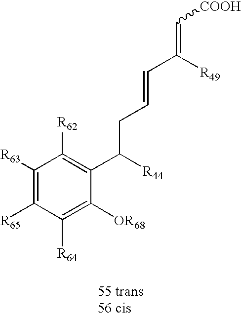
C1([R63])=C([R65])C([R64])=C([OR68])C(C([R44])CC=CC([R49])=C[COOH])=C1[R62]
